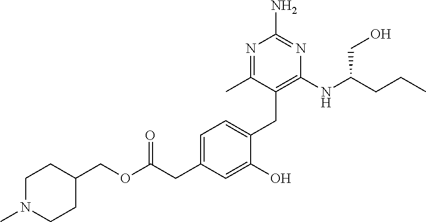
C(OC(CC1=CC=C(CC2=C(NC(CCC)CO)N=C(N)N=C2C)C(O)=C1)=O)C1CCN(C)CC1
